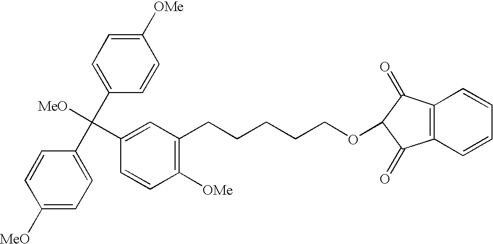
C1([MeO])=CC=C(C(C2=CC=C([OMe])C=C2)([MeO])C2=CC(CCCCCOC3C(=O)C4=C(C3=O)C=CC=C4)=C([OMe])C=C2)C=C1
